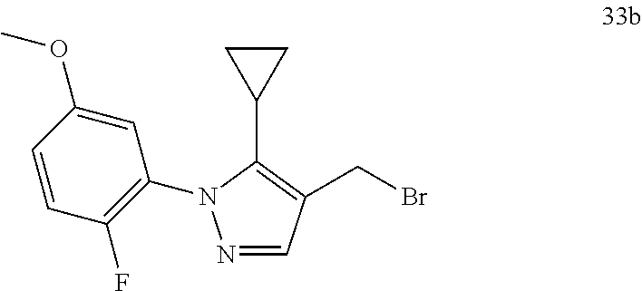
C1=CC(F)=C(N2N=CC(CBr)=C2C2CC2)C=C1OC
